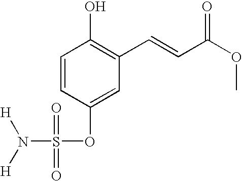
C1=CC(O)=C(C=CC(OC)=O)C=C1OS(N([H])[H])(=O)=O
